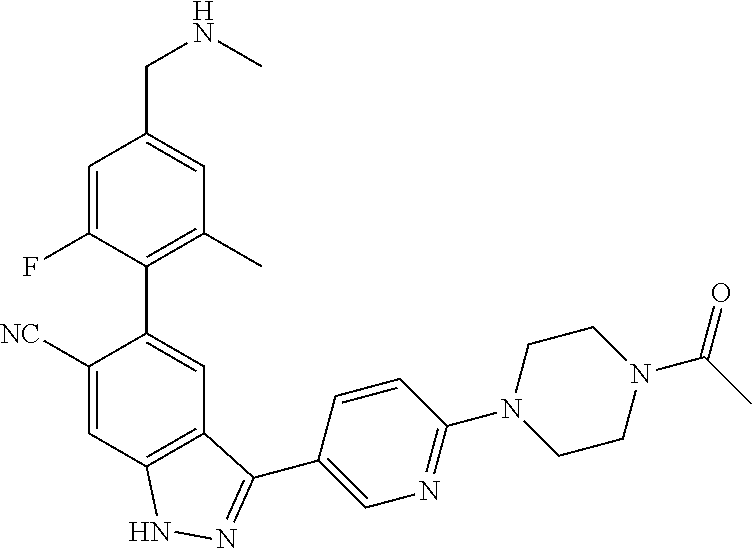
C1=C(F)C(C2=CC3=C(C=C2[NC])NN=C3C2=CN=C(N3CCN(C(C)=O)CC3)C=C2)=C(C)C=C1CNC
